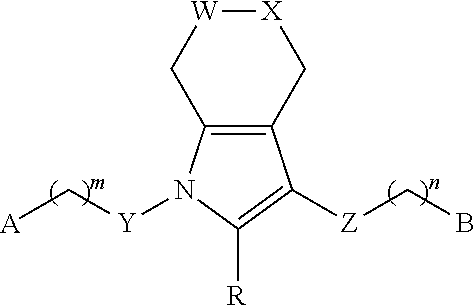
[X]1[W]CC2=C(C1)C([Z]CB)=C([R])N2[Y]C[A]
